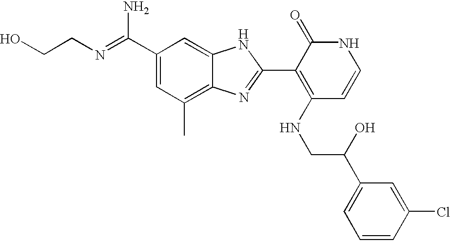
C(C1=CC(C)=C2C(=C1)NC(C1=C(NCC(O)C3=CC=CC(Cl)=C3)C=CNC1=O)=N2)(N)=NCCO
